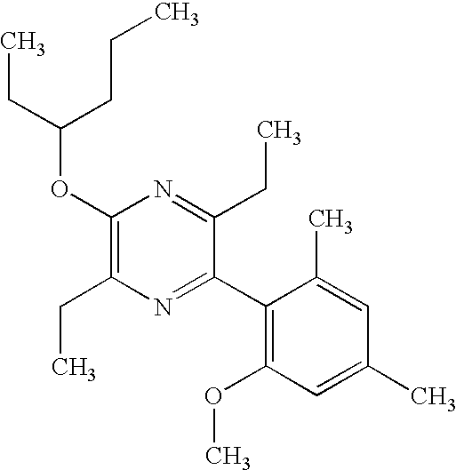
C1(OC(CCC)CC)=C(CC)N=C(C2=C(OC)C=C(C)C=C2C)C(CC)=N1
